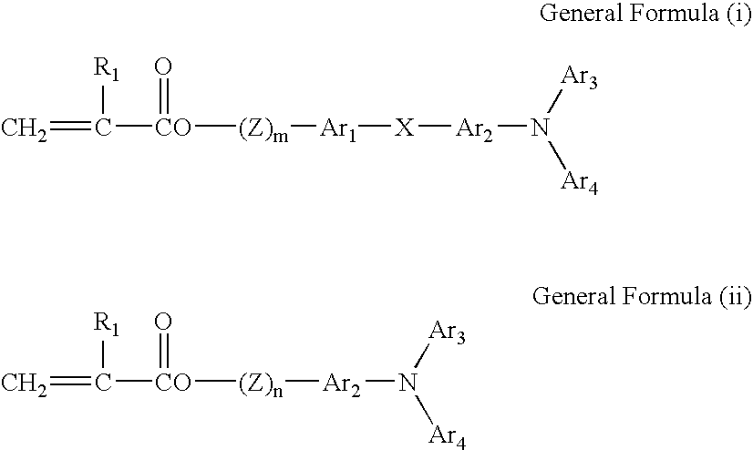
C=C([CO]([(Z)m][Ar1][X][Ar2]N([Ar3])[Ar4])=O)[R1].C=C([CO](=O)[(Z)n][Ar2]N([Ar3])[Ar4])[R1]
